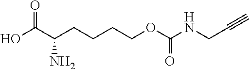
OC(C(CCCCOC(NCC#C)=O)N)=O
